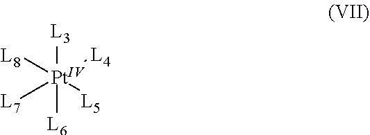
[Pt]([L3])([L8])([L6])([L7])([L5])[L4]
